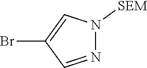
N1=CC(Br)=CN1[SEM]
